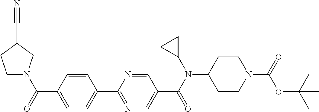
C1(C(=O)N2CCC(C#N)C2)=CC=C(C2=NC=C(C(N(C3CC3)C3CCN(C(=O)OC(C)(C)C)CC3)=O)C=N2)C=C1
